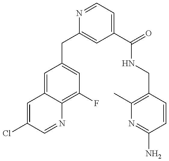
C1=C(Cl)C=NC2=C(F)C=C(CC3=CC(C(=O)NCC4=C(C)N=C(N)C=C4)=CC=N3)C=C12
